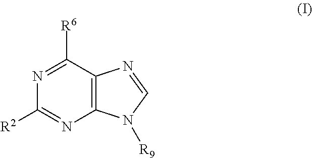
C1([R2])=NC2=C(C([R6])=N1)N=CN2[R9]
